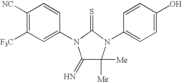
C1([NC])=C([F3C])C=C(N2C(=N)C([Me])([Me])N(C3=CC=C(O)C=C3)C2=S)C=C1
